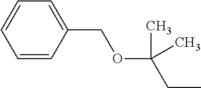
CCC(OCC1=CC=CC=C1)(C)C
